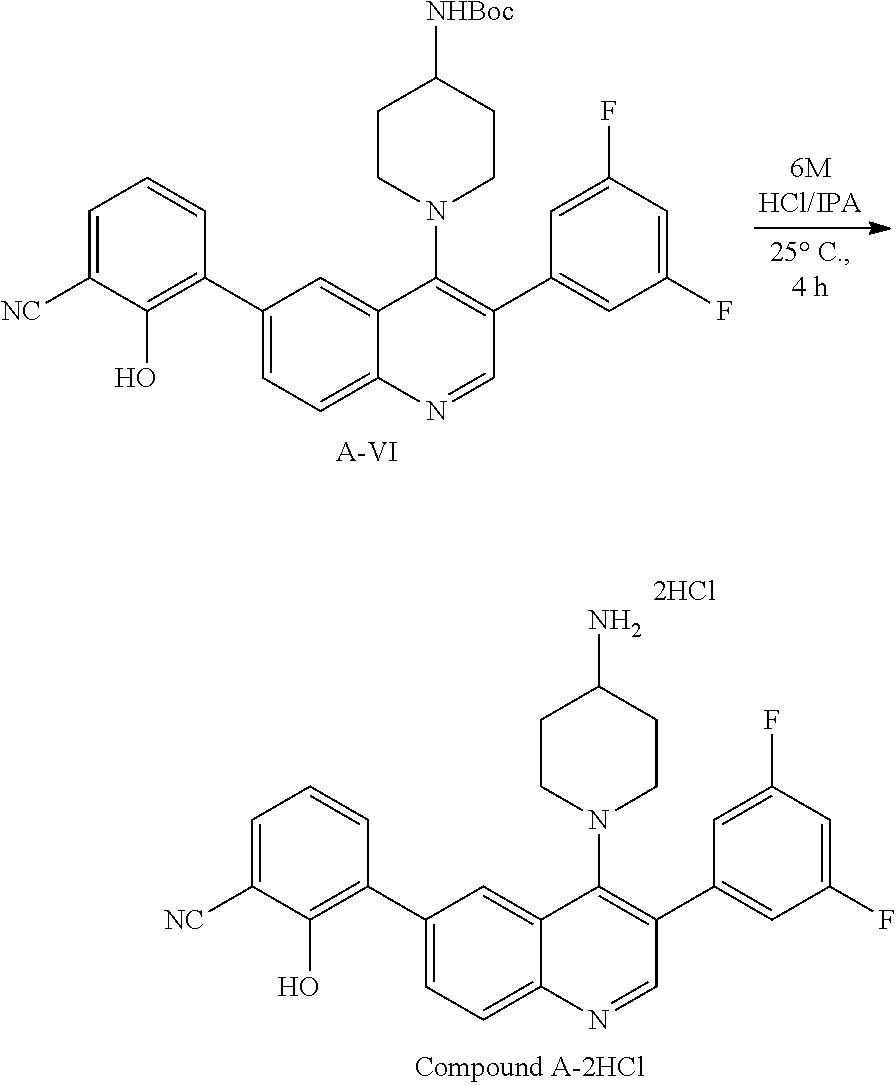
C1=C([NC])C(O)=C(C2=CC=C3C(=C2)C(N2CCC([NHBoc])CC2)=C(C2=CC(F)=CC(F)=C2)C=N3)C=C1.[A-VI].C1=C([NC])C(O)=C(C2=CC=C3C(=C2)C(N2CCC(N)CC2)=C(C2=CC(F)=CC(F)=C2)C=N3)C=C1
